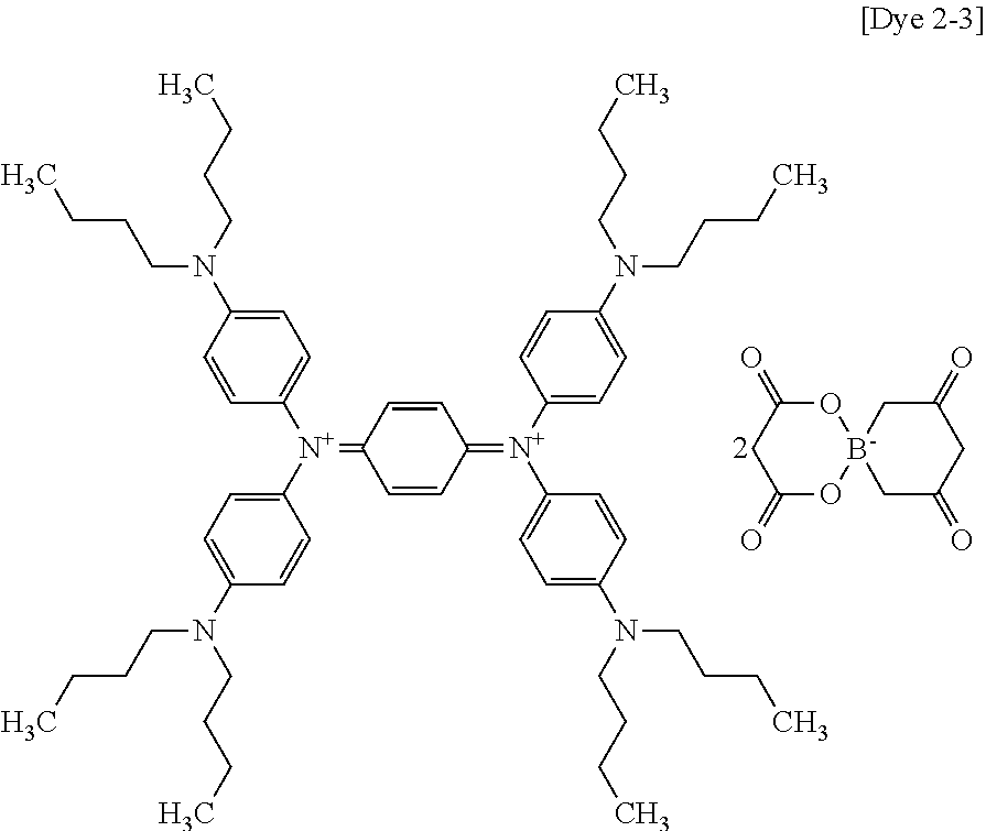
C1=C(N(CCCC)CCCC)C=CC([N+](=C2C=CC(=[N+](C3=CC=C(N(CCCC)CCCC)C=C3)C3=CC=C(N(CCCC)CCCC)C=C3)C=C2)C2=CC=C(N(CCCC)CCCC)C=C2)=C1.O1C(=O)CC(=O)O[B-]12CC(=O)CC(=O)C2
